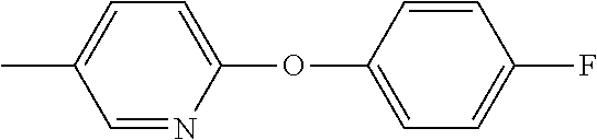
CC1=CC=C(OC2=CC=C(F)C=C2)N=C1
